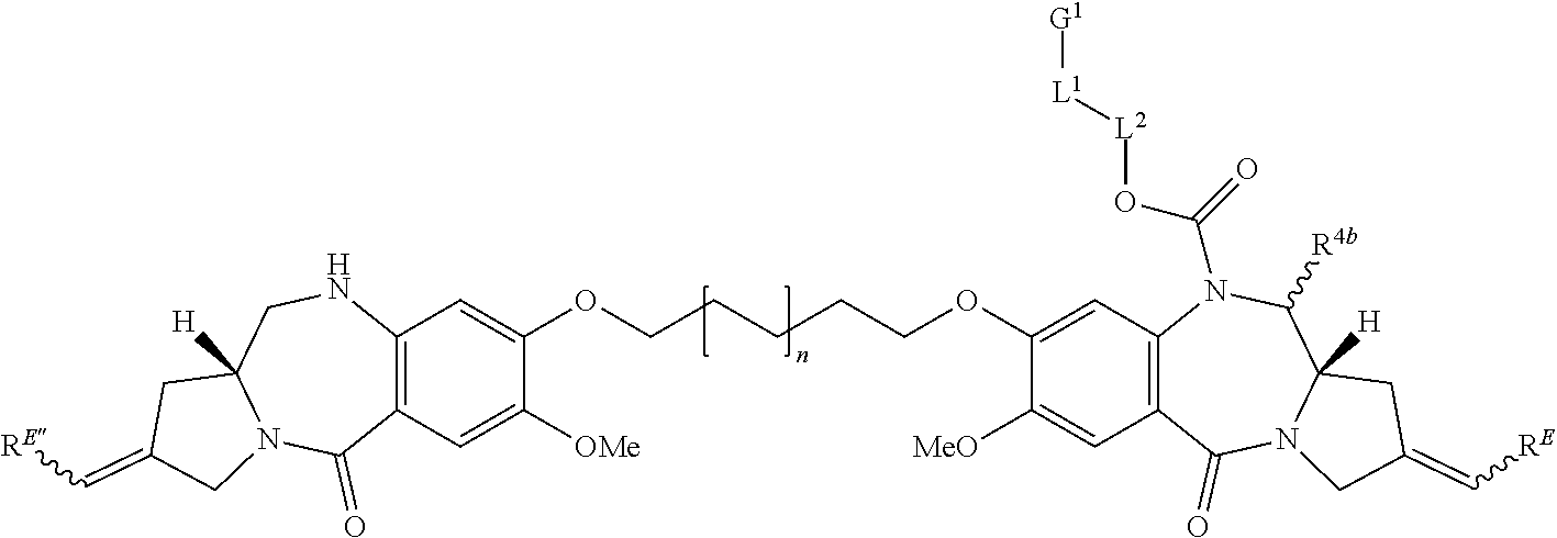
C12=C(C=C([OMe])C(OCCCCCOC3=CC4=C(C=C3[MeO])C(=O)N3C([H])(C([R4b])N4C(=O)O[L2][L1][G1])CC(=C[RE])C3)=C1)C(=O)N1C([H])(CN2)CC(=C[RE])C1
